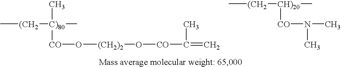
C[(CH2][C)80](C)(C)[CO]O[(CH2)2]O[CO]C(=C)C.C[(CH2][CH)20]([CO]N(C)C)C
